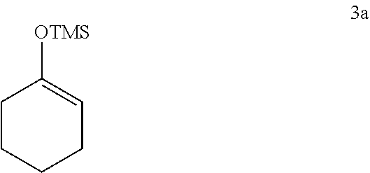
C1CCCC=C1[OTMS]
